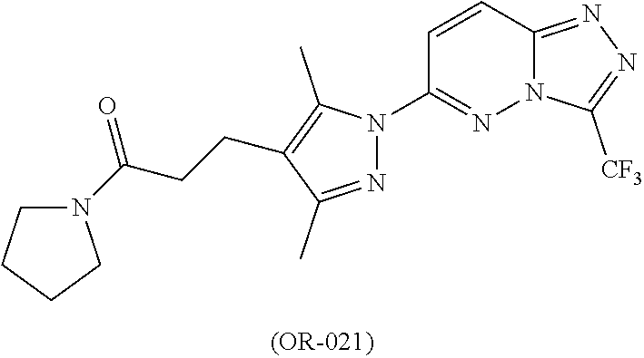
C12=NN=C([CF3])N1N=C(N1N=C(C)C(CCC(N3CCCC3)=O)=C1C)C=C2
